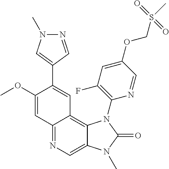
C12=NC=C3C(=C1C=C(C1=CN(C)N=C1)C(OC)=C2)N(C1=C(F)C=C(OCS(=O)(C)=O)C=N1)C(=O)N3C
